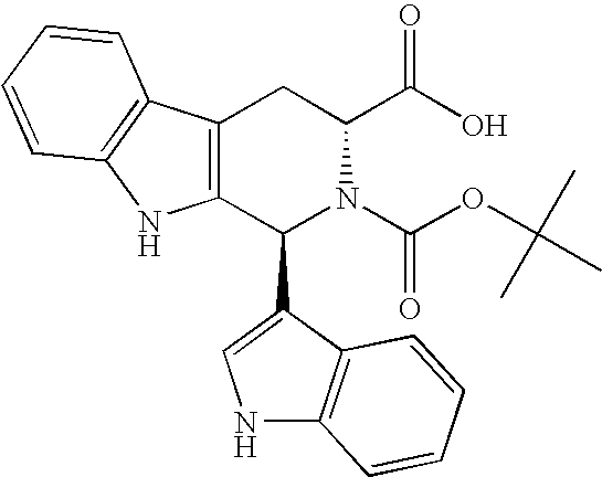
C1(C2=CNC3=C2C=CC=C3)N(C(OC(C)(C)C)=O)C(C(=O)O)CC2=C1NC1=C2C=CC=C1
